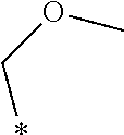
C(*)OC
